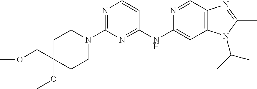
C1(N2CCC(COC)(OC)CC2)=NC=CC(NC2=CC3=C(C=N2)N=C(C)N3C(C)C)=N1
